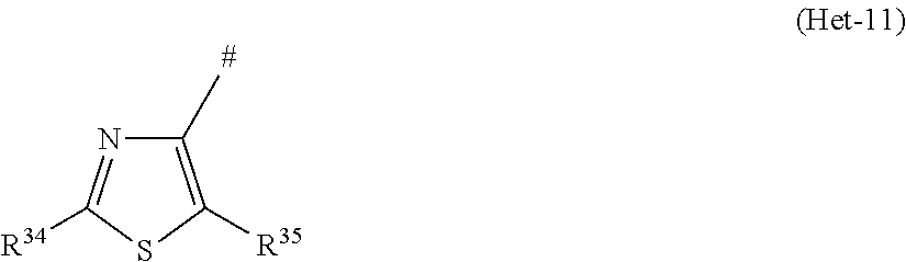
C1(C)=C([R35])SC([R34])=N1
